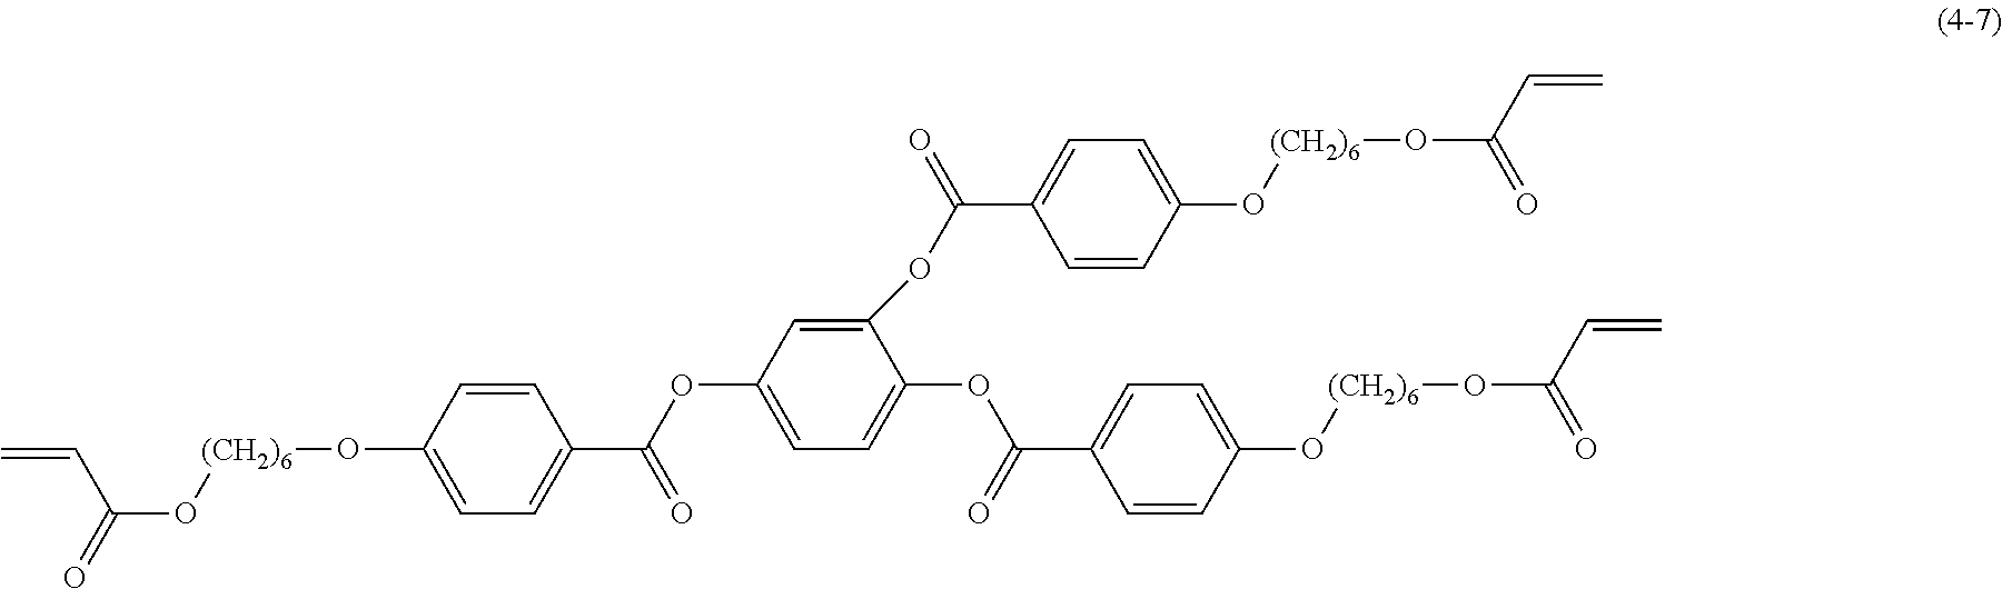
C1(OC(=O)C2=CC=C(O[(CH2)6]OC(C=C)=O)C=C2)=CC=C(OC(=O)C2=CC=C(O[(CH2)6]OC(=O)C=C)C=C2)C(OC(C2=CC=C(O[(CH2)6]OC(=O)C=C)C=C2)=O)=C1
